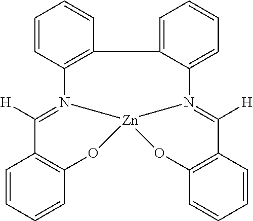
C1=CC=CC2=C1C([H])=N1C3=C(C=CC=C3)C3=CC=CC=C3N3=C([H])C4=C(C=CC=C4)O[Zn]13O2
